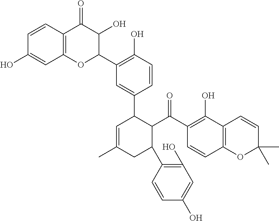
C1=CC2=C(C=C1O)OC(C1=C(O)C=CC(C3C=C(C)CC(C4=C(O)C=C(O)C=C4)C3C(C3=C(O)C4=C(C=C3)OC(C)(C)C=C4)=O)=C1)C(O)C2=O
